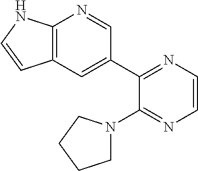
C12=C(C=C(C3=NC=CN=C3N3CCCC3)C=N1)C=CN2
